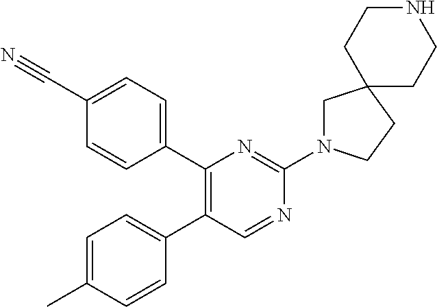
C1(C2=CC=C(C#N)C=C2)=C(C2=CC=C(C)C=C2)C=NC(N2CC3(CC2)CCNCC3)=N1
